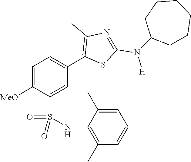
C1CC(N(C2=NC(C)=C(C3=CC=C([MeO])C(S(=O)(=O)NC4=C(C)C=CC=C4C)=C3)S2)[H])CCCC1
